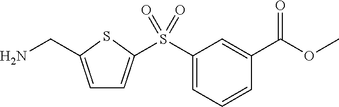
C1=C(CN)SC(S(C2=CC=CC(C(OC)=O)=C2)(=O)=O)=C1
